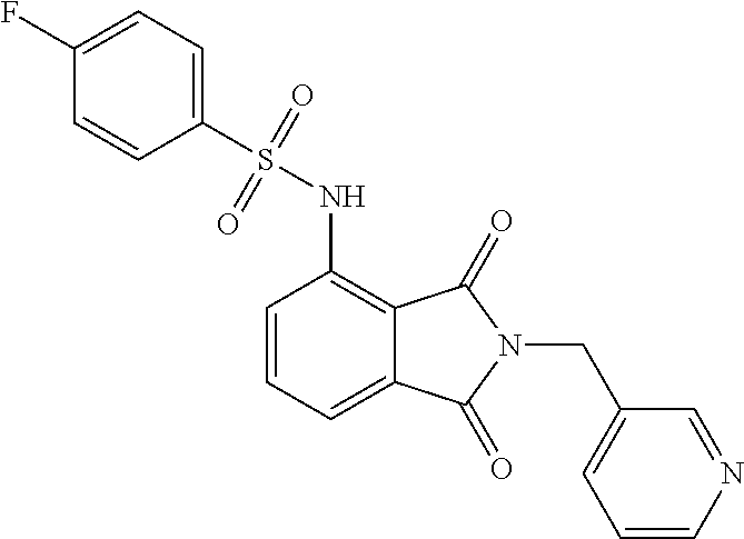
C1=CN=CC(CN2C(=O)C3=C(NS(=O)(=O)C4=CC=C(F)C=C4)C=CC=C3C2=O)=C1
